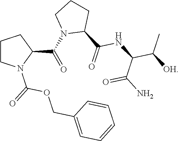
C1CN(C(=O)OCC2=CC=CC=C2)C(C(N2C(C(=O)NC(C([OH])C)C(N)=O)CCC2)=O)C1
